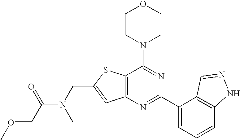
C1CN(C2=NC(C3=CC=CC4=C3C=NN4)=NC3=C2SC(CN(C(COC)=O)C)=C3)CCO1
